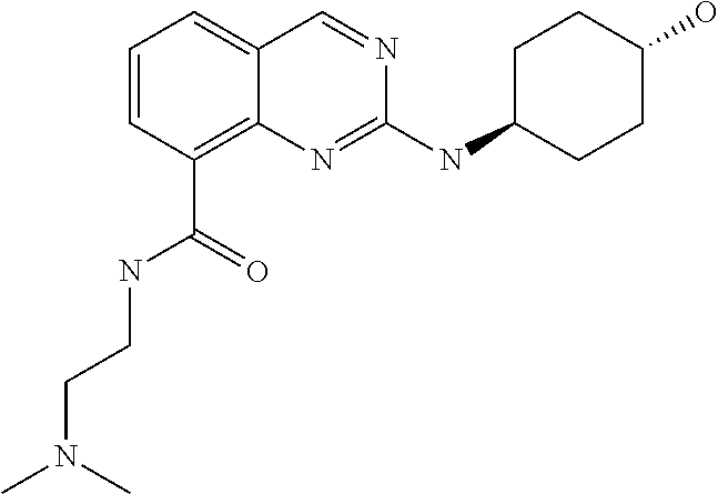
C1=CC=C2C(=C1C(=O)NCCN(C)C)N=C(NC1CCC(O)CC1)N=C2
